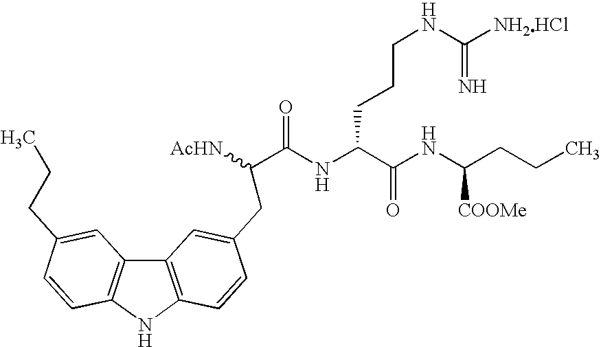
C12=C(NC3=C1C=C(CCC)C=C3)C=CC(CC(C(NC(CCCNC(=N)[NH2HCl])C(=O)NC([COOMe])CCC)=O)[AcHN])=C2
